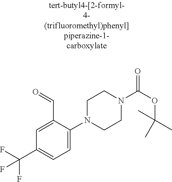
FC(C1=CC=C(N2CCN(C(OC(C)(C)C)=O)CC2)C(C=O)=C1)(F)F
